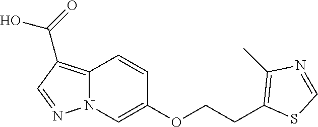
C12=C(C(=O)O)C=NN1C=C(OCCC1=C(C)N=CS1)C=C2
